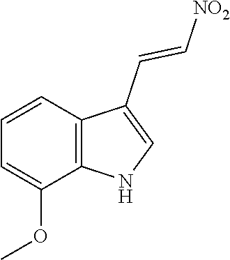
COC1=CC=CC2=C1NC=C2C=C[NO2]
